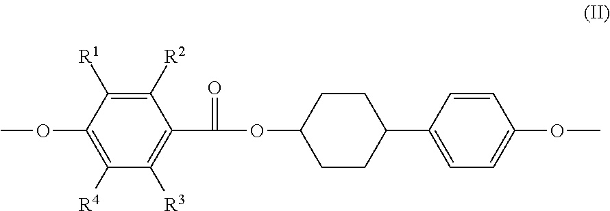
C1([R2])=C([R1])C(OC)=C([R4])C([R3])=C1C(OC1CCC(C2=CC=C(OC)C=C2)CC1)=O
